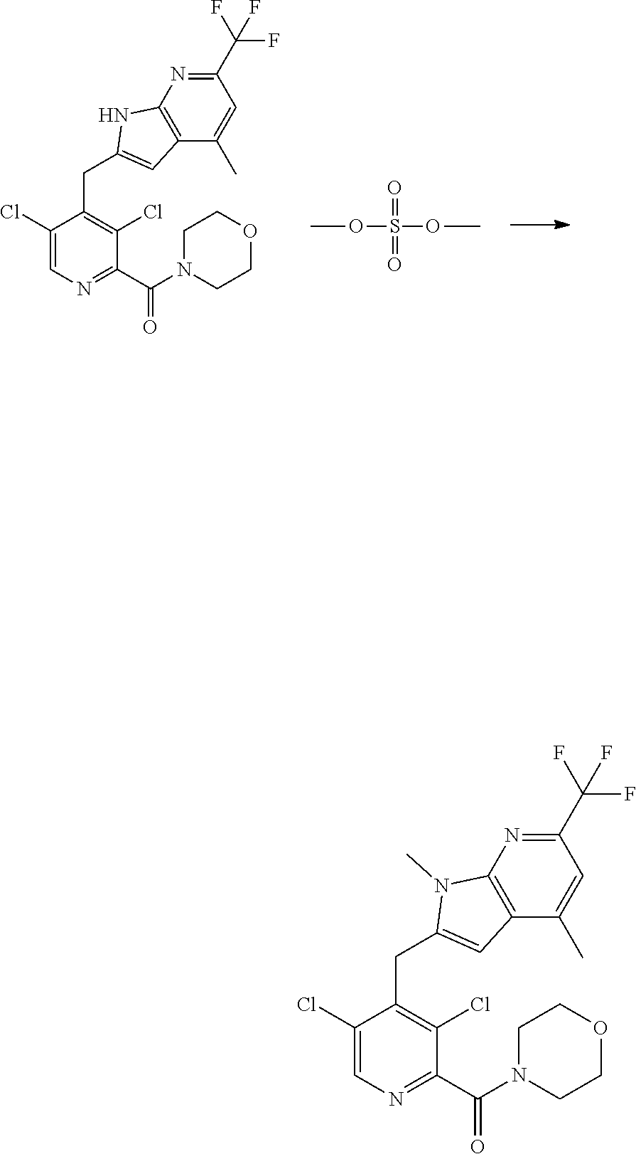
O(S(OC)(=O)=O)C.C1(C(F)(F)F)=NC2=C(C(C)=C1)C=C(CC1=C(Cl)C(C(N3CCOCC3)=O)=NC=C1Cl)N2.C1(C(F)(F)F)=NC2=C(C(C)=C1)C=C(CC1=C(Cl)C(C(N3CCOCC3)=O)=NC=C1Cl)N2C
